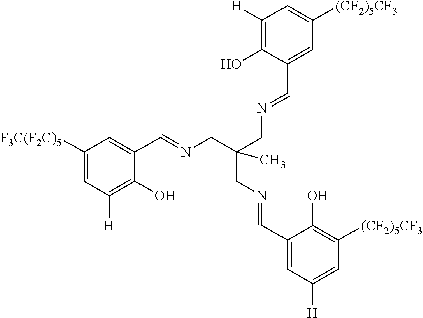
C1([F3C(F2C)5])=CC([H])=C(O)C(C=NCC(CN=CC2=CC([(CF2)5CF3])=CC([H])=C2O)(C)CN=CC2=CC([H])=CC([(CF2)5CF3])=C2O)=C1
